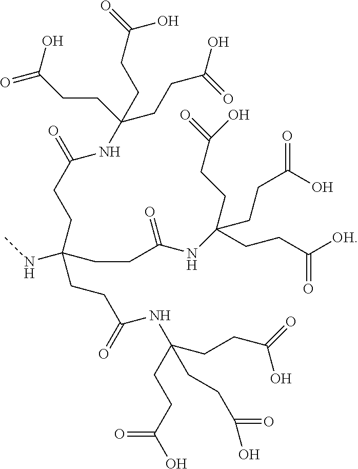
CNC(CCC(=O)NC(CCC(O)=O)(CCC(O)=O)CCC([OH])=O)(CCC(=O)NC(CCC(O)=O)(CCC(=O)O)CCC(=O)O)CCC(=O)NC(CCC(O)=O)(CCC(=O)O)CCC(=O)O
